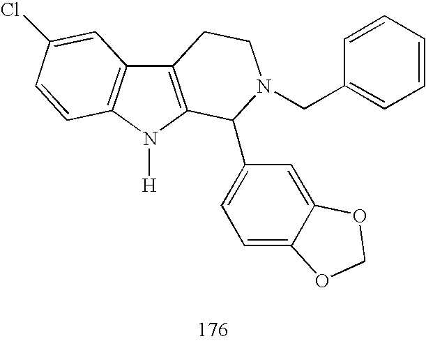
C12=C(N([H])C3=C1C=C(Cl)C=C3)C(C1=CC=C3C(=C1)OCO3)N(CC1=CC=CC=C1)CC2
